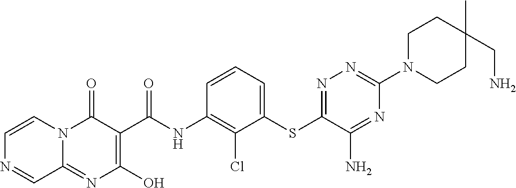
C12=NC(O)=C(C(NC3=C(Cl)C(SC4=NN=C(N5CCC(C)(CN)CC5)N=C4N)=CC=C3)=O)C(=O)N1C=CN=C2
